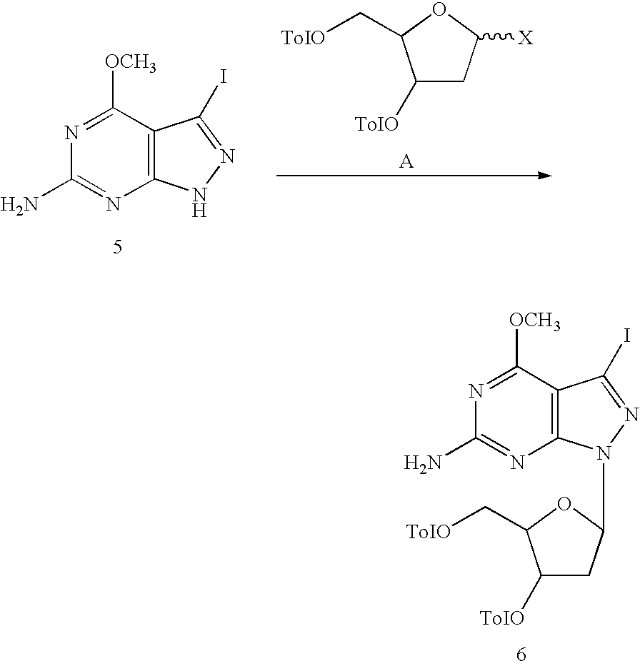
C1([ToIO])CC([X])OC1C[ToIO].N1=C([OCH3])C2=C(N=C1N)NN=C2I.N1=C([OCH3])C2=C(N=C1N)N(C1CC([ToIO])C(C[ToIO])O1)N=C2I
